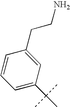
C1=C(C(C)(C)C)C=C(CCN)C=C1
